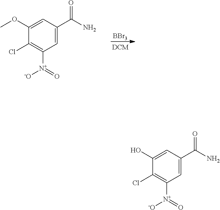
[BBr3].C1=C(C(N)=O)C=C(OC)C(Cl)=C1[N+]([-O])=O.C1=C(C(N)=O)C=C(O)C(Cl)=C1[N+]([-O])=O
